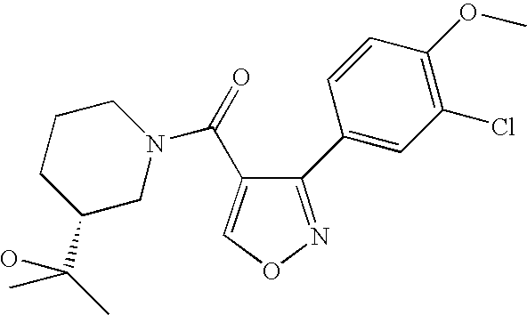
C(=O)(C1=CON=C1C1=CC(Cl)=C(OC)C=C1)N1CCCC(C(C)(C)O)C1
